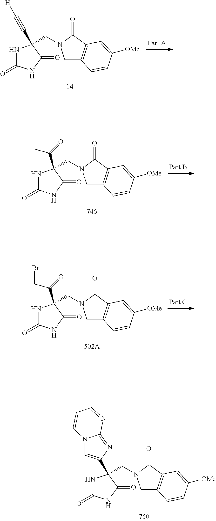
C1C2=C(C(=O)N1CC1(C#C[H])NC(=O)NC1=O)C=C([OMe])C=C2.C1C2=C(C(=O)N1CC1(C(C)=O)NC(=O)NC1=O)C=C([OMe])C=C2.C1C2=C(C(=O)N1CC1(C(CBr)=O)NC(=O)NC1=O)C=C([OMe])C=C2.C1C2=C(C(=O)N1CC1(C3=CN4C(=N3)N=CC=C4)NC(=O)NC1=O)C=C([OMe])C=C2
